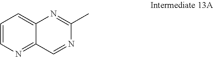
C1=CN=C2C(=C1)N=C(C)N=C2
